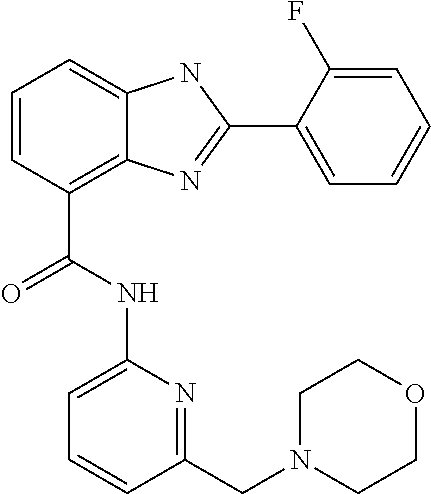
C1=CC(C(=O)NC2=CC=CC(CN3CCOCC3)=N2)=C2C(=C1)NC(C1=CC=CC=C1F)=N2
